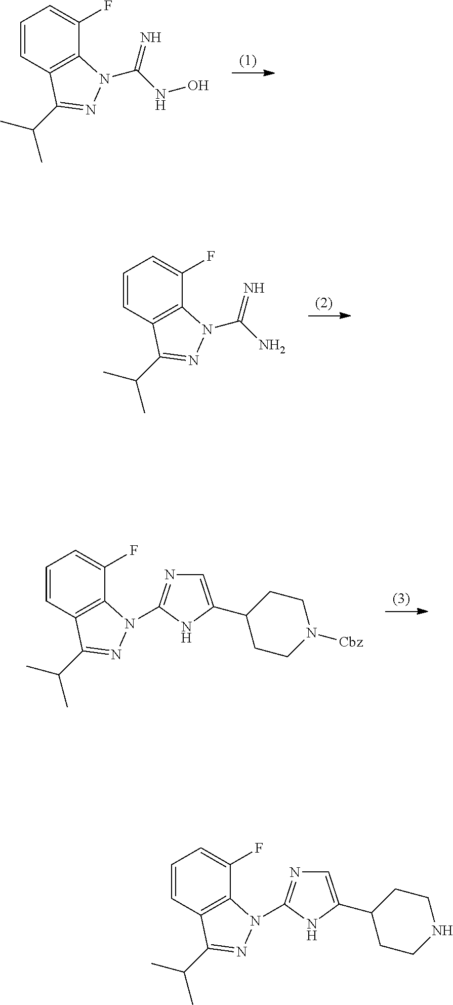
C1=CC2=C(C(F)=C1)N(C(=N)NO)N=C2C(C)C.C1=CC2=C(C(F)=C1)N(C(=N)N)N=C2C(C)C.C1=CC2=C(C(F)=C1)N(C1=NC=C(C3CCN([Cbz])CC3)N1)N=C2C(C)C.C1=CC2=C(C(F)=C1)N(C1=NC=C(C3CCNCC3)N1)N=C2C(C)C
